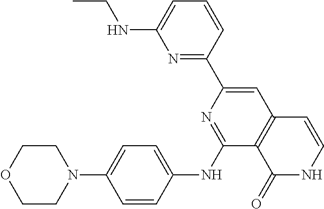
C1COCCN1C1=CC=C(NC2=NC(C3=NC(NCC)=CC=C3)=CC3=C2C(=O)NC=C3)C=C1
